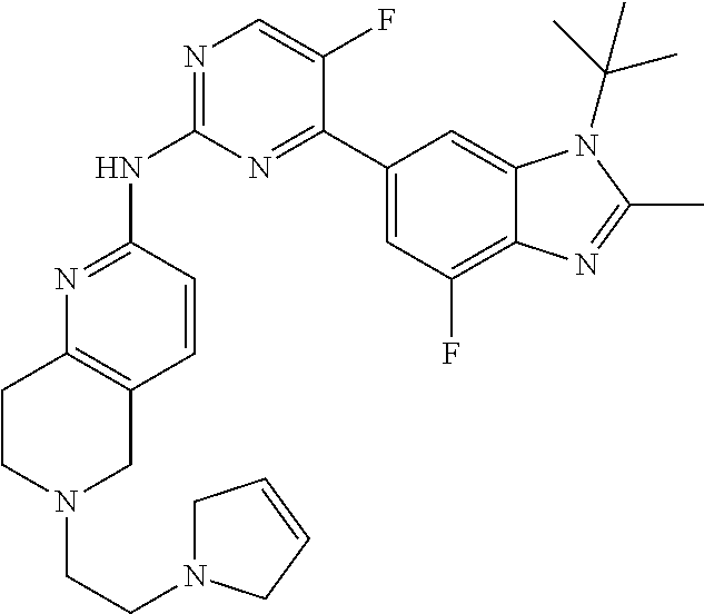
N1=C(NC2=NC=C(F)C(C3=CC(F)=C4C(=C3)N(C(C)(C)C)C(C)=N4)=N2)C=CC2=C1CCN(CCN1CC=CC1)C2
